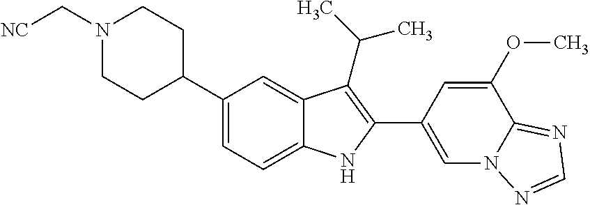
C1(C2CCN(C[NC])CC2)=CC=C2C(=C1)C(C(C)C)=C(C1=CN3C(=NC=N3)C(OC)=C1)N2
